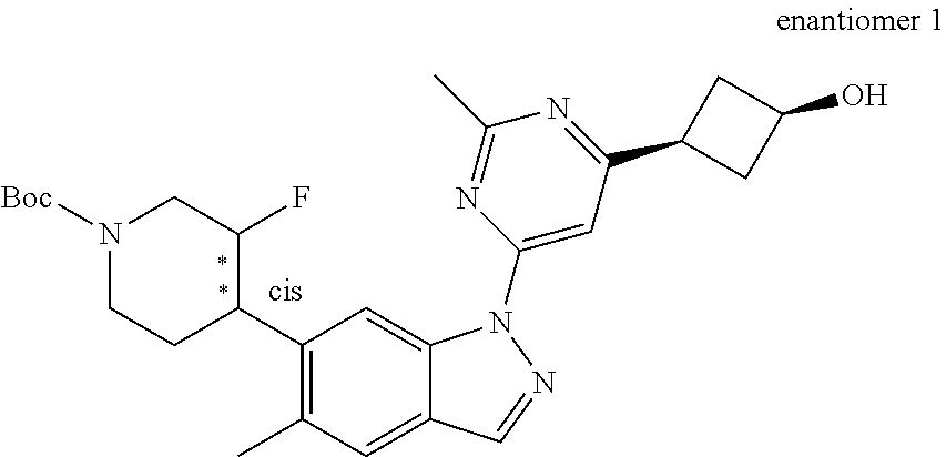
N1([Boc])CCC(C2=C(C)C=C3C(=C2)N(C2=CC(C4CC(O)C4)=NC(C)=N2)N=C3)C(F)C1
